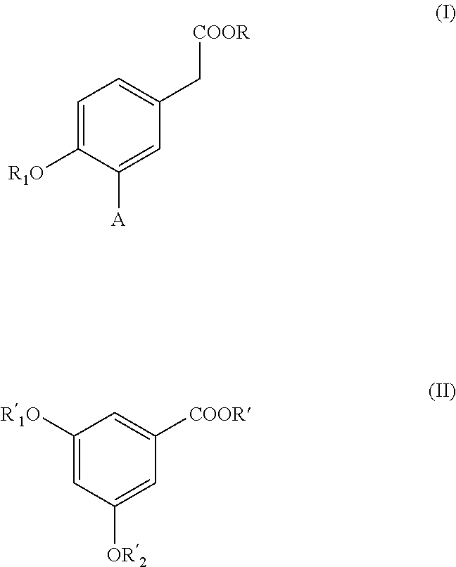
C1=C([R1O])C([A])=CC(C[COOR])=C1.C1([R1O])=CC([OR2])=CC([COOR])=C1
